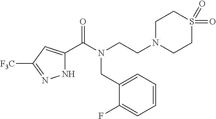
N1C(C(N(CCN2CCS(=O)(=O)CC2)CC2=CC=CC=C2F)=O)=CC([F3C])=N1
